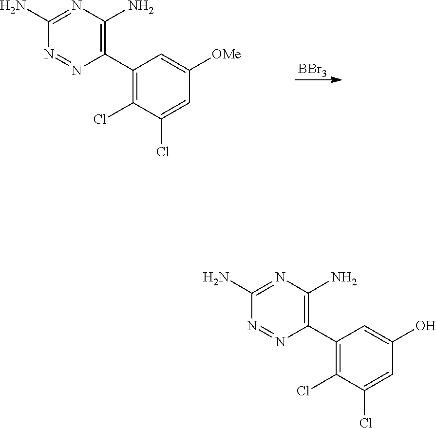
C1(C2=C(N)N=C(N)N=N2)=C(Cl)C(Cl)=CC([OMe])=C1.[BBr3].C1(C2=C(N)N=C(N)N=N2)=C(Cl)C(Cl)=CC(O)=C1
